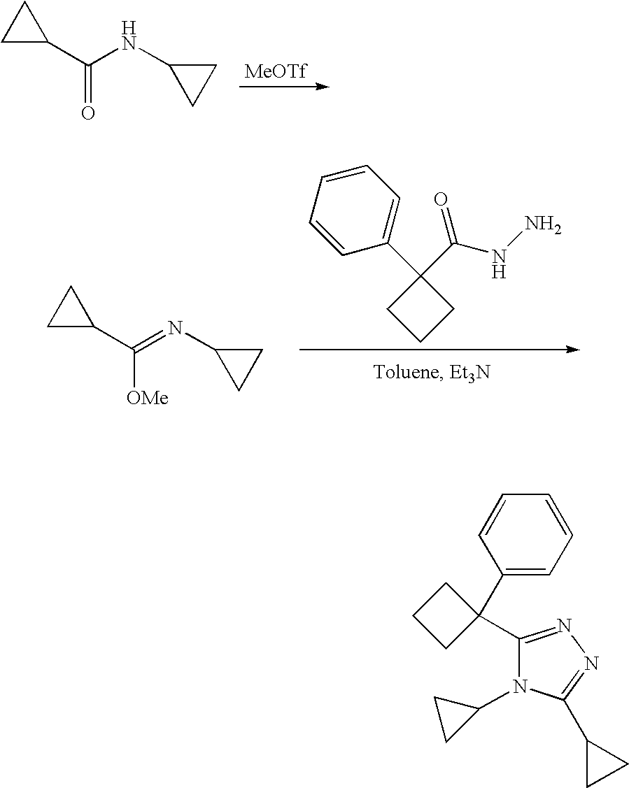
C1C(C(NC2CC2)=O)C1.[MeOTf].C1C(C(=NC2CC2)[OMe])C1.C1=CC=CC(C2(C(=O)NN)CCC2)=C1.C1(C2(C3=NN=C(C4CC4)N3C3CC3)CCC2)=CC=CC=C1
